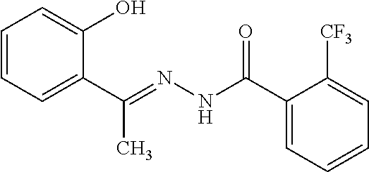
C1=CC=C(C(=NNC(C2=CC=CC=C2[CF3])=O)C)C(O)=C1
